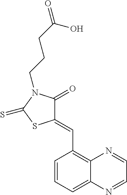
C1(=CC2=C3C(=CC=C2)N=CC=N3)C(=O)N(CCCC(=O)O)C(=S)S1
